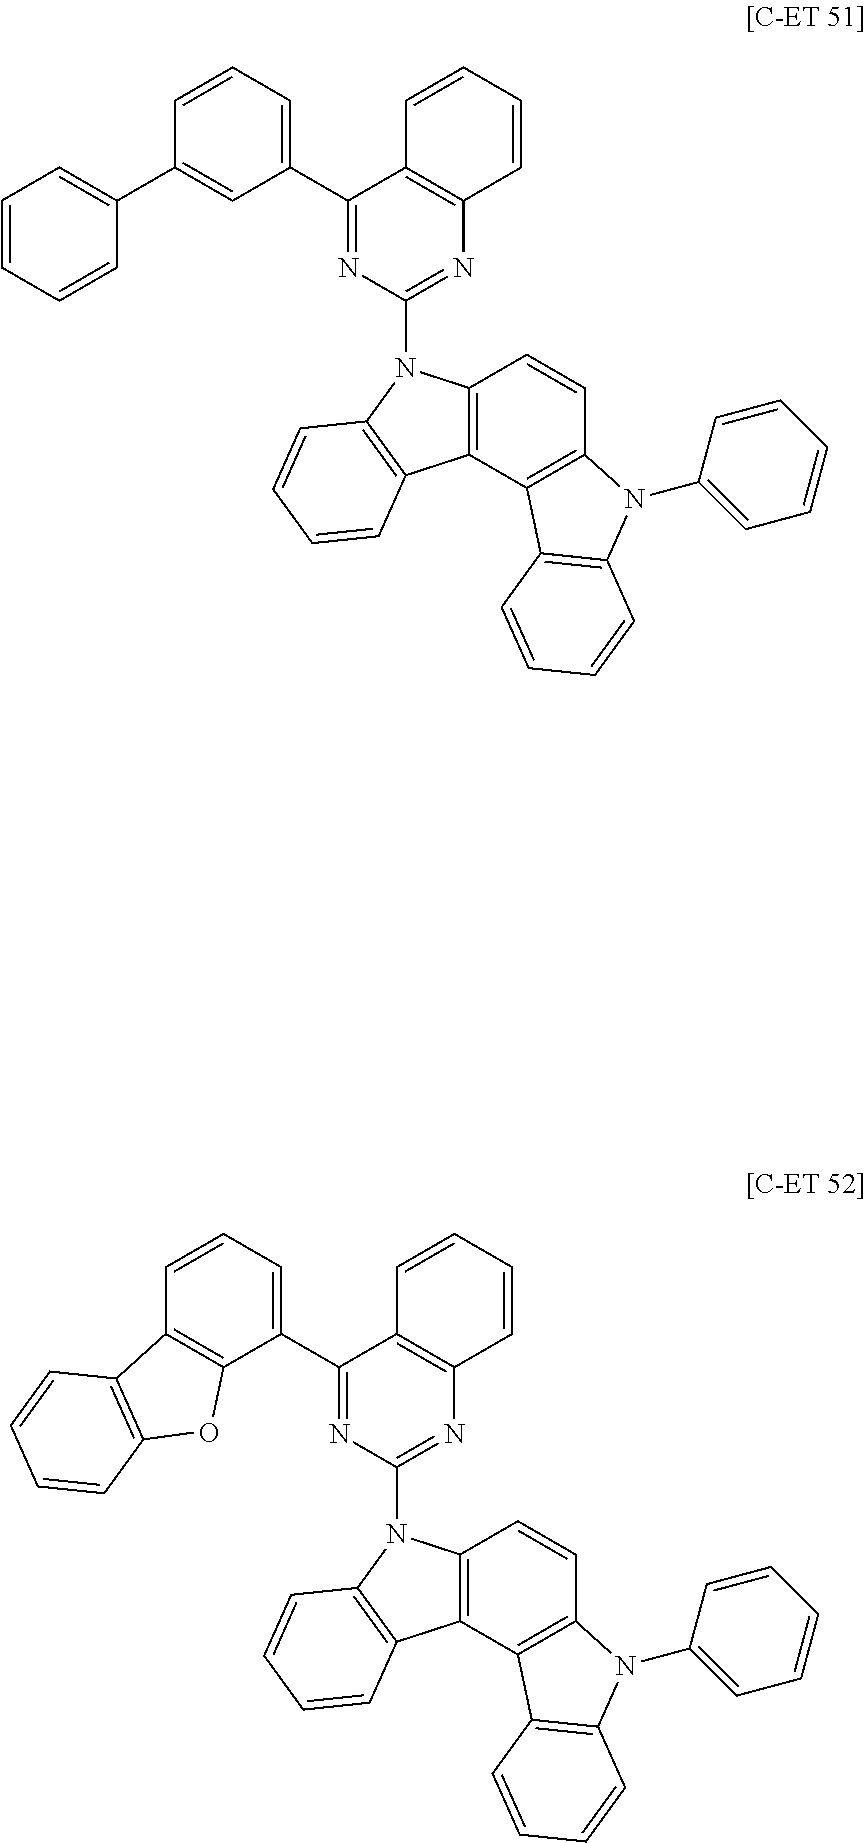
C12=C(C3=C(C=C1)N(C1=CC=CC=C1)C1=C3C=CC=C1)C1=C(N2C2=NC3=C(C(C4=CC=CC(C5=CC=CC=C5)=C4)=N2)C=CC=C3)C=CC=C1.C12=C(C3=C(C=C1)N(C1=CC=CC=C1)C1=C3C=CC=C1)C1=C(N2C2=NC3=C(C(C4=CC=CC5=C4OC4=C5C=CC=C4)=N2)C=CC=C3)C=CC=C1
